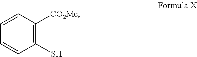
C1(S)=C([CO2Me])C=CC=C1
